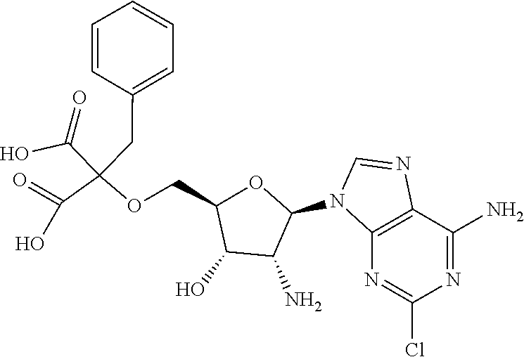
C1(N2C3=C(C(N)=NC(Cl)=N3)N=C2)OC(COC(C(=O)O)(C(=O)O)CC2=CC=CC=C2)C(O)C1N
